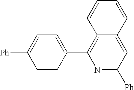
C12=C(C3=CC=C([Ph])C=C3)N=C([Ph])C=C1C=CC=C2
